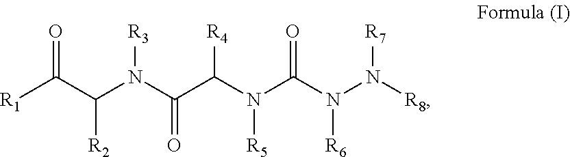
[R1]C(C(N(C(C(N(C(N(N([R8])[R7])[R6])=O)[R5])[R4])=O)[R3])[R2])=O
